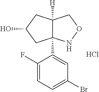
C12(C3=CC(Br)=CC=C3F)C([H])(CC(O)C1)CON2.Cl
